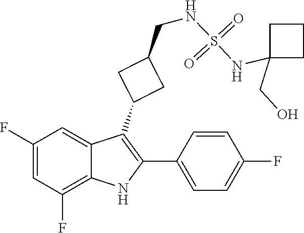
C1(CNS(=O)(NC2(CO)CCC2)=O)CC(C2=C(C3=CC=C(F)C=C3)NC3=C(F)C=C(F)C=C23)C1
